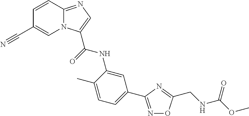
C12=NC=C(C(NC3=CC(C4=NOC(CNC(OC)=O)=N4)=CC=C3C)=O)N1C=C(C#N)C=C2
